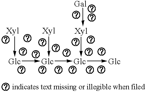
[Xyl]->[Glc]->[Glc](->[Glc](->[Glc])-[Xyl]-[Gal])-[Xyl]
